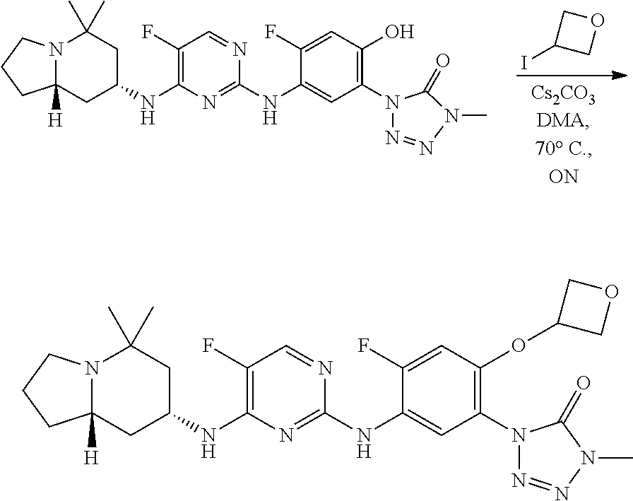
C12([H])N(CCC1)C(C)(C)CC(NC1=C(F)C=NC(NC3=CC(N4N=NN(C)C4=O)=C(OC4COC4)C=C3F)=N1)C2.C12([H])N(CCC1)C(C)(C)CC(NC1=C(F)C=NC(NC3=CC(N4N=NN(C)C4=O)=C(O)C=C3F)=N1)C2.IC1COC1
